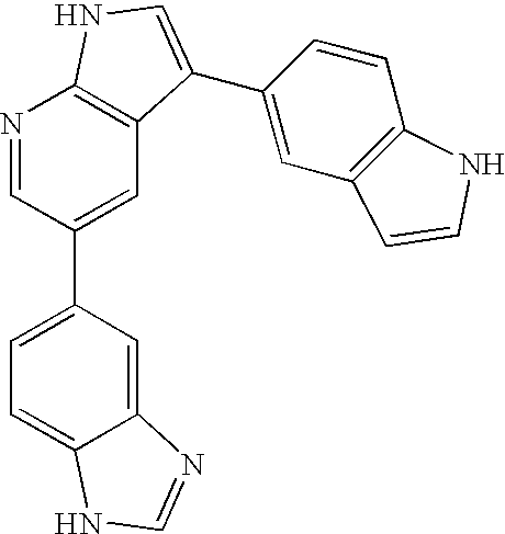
N1=CC(C2=CC=C3C(=C2)N=CN3)=CC2=C1NC=C2C1=CC2=C(C=C1)NC=C2
